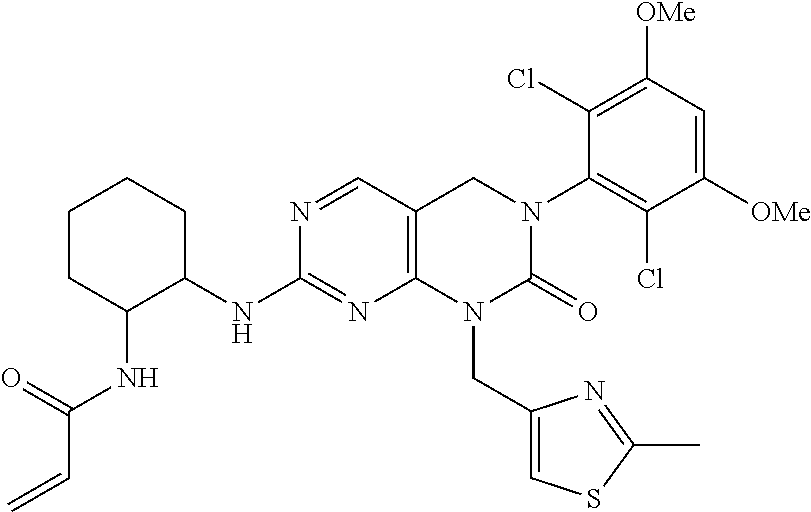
C12=C(C=NC(NC3CCCCC3NC(C=C)=O)=N1)CN(C1=C(Cl)C([OMe])=CC([OMe])=C1Cl)C(=O)N2CC1=CSC(C)=N1
